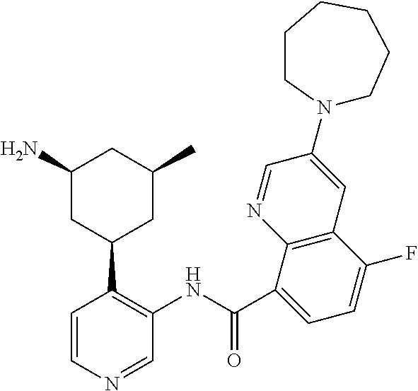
C1=CN=CC(NC(=O)C2=CC=C(F)C3=C2N=CC(N2CCCCCC2)=C3)=C1C1CC(C)CC(N)C1
